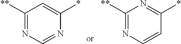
C1([**])=NC=NC(*)=C1.C1([**])=NC=CC(*)=N1
